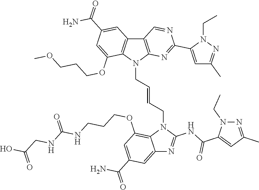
C12=CC(C(=O)N)=CC(OCCCNC(NCC(O)=O)=O)=C1N(CC=CCN1C3=C(C4=C1C(OCCCOC)=CC(C(=O)N)=C4)C=NC(C1=CC(C)=NN1CC)=N3)C(NC(C1=CC(C)=NN1CC)=O)=N2
